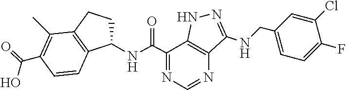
C1(NC(C2=NC=NC3=C2NN=C3NCC2=CC=C(F)C(Cl)=C2)=O)CCC2=C1C=CC(C(=O)O)=C2C
